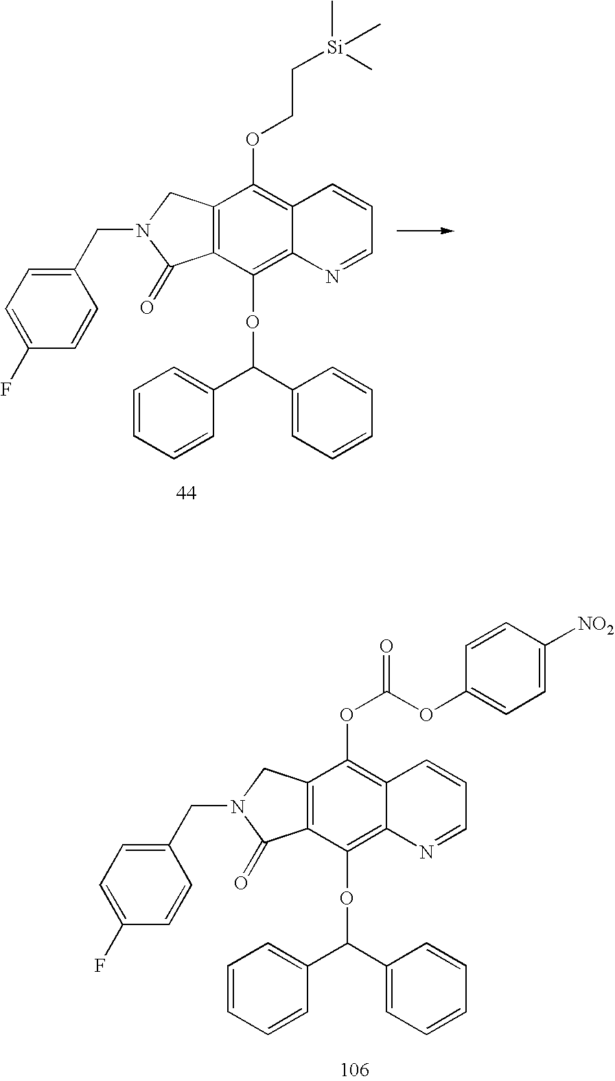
C12=C(CN(CC3=CC=C(F)C=C3)C1=O)C(OCC[Si](C)(C)C)=C1C(=C2OC(C2=CC=CC=C2)C2=CC=CC=C2)N=CC=C1.C12=C(CN(CC3=CC=C(F)C=C3)C1=O)C(OC(OC1=CC=C([NO2])C=C1)=O)=C1C(=C2OC(C2=CC=CC=C2)C2=CC=CC=C2)N=CC=C1
